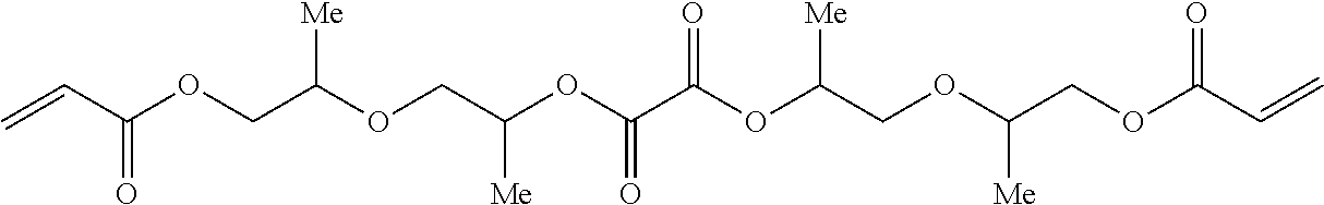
C=CC(OCC(OCC(OC(C(OC(COC(COC(=O)C=C)[Me])[Me])=O)=O)[Me])[Me])=O
